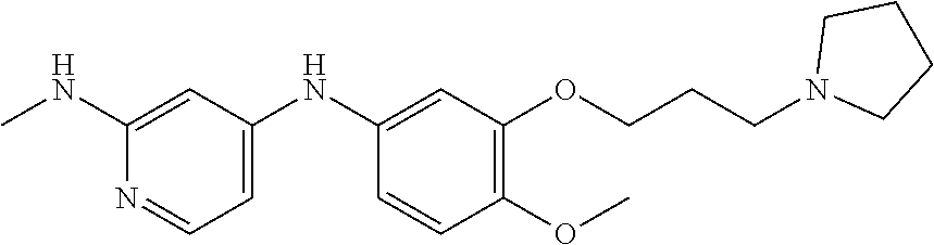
C1(NC)=CC(NC2=CC(OCCCN3CCCC3)=C(OC)C=C2)=CC=N1
